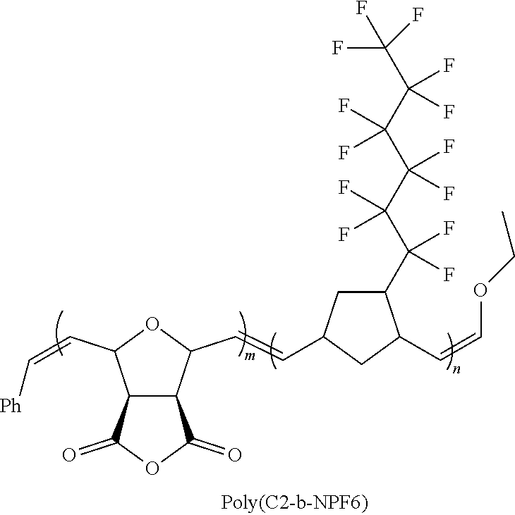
C12C(C(C=CC3CC(C(C(C(C(C(C(F)(F)F)(F)F)(F)F)(F)F)(F)F)(F)F)C(C=COCC)C3)OC1C=C[Ph])C(=O)OC2=O
